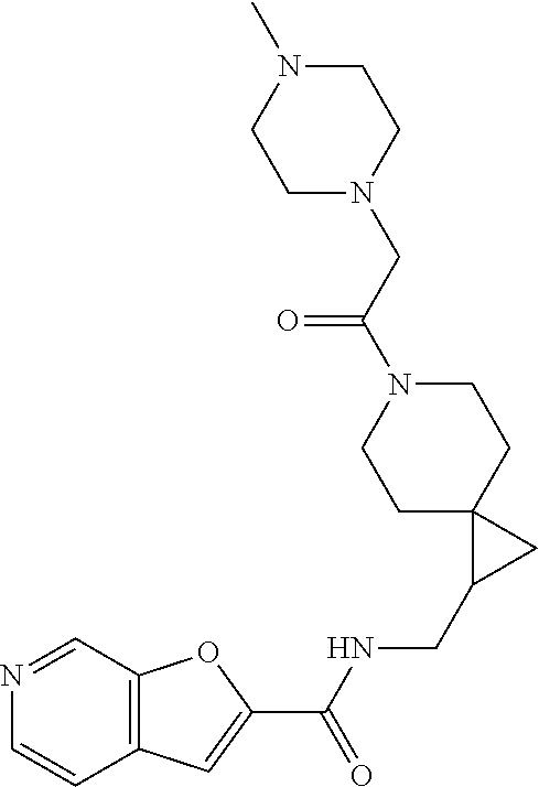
C12=C(C=NC=C1)OC(C(NCC1CC13CCN(C(CN1CCN(C)CC1)=O)CC3)=O)=C2
